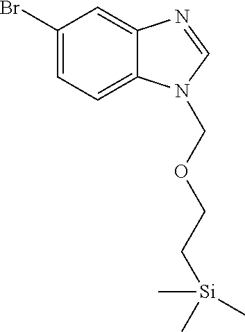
C1(Br)=CC=C2C(=C1)N=CN2COCC[Si](C)(C)C
